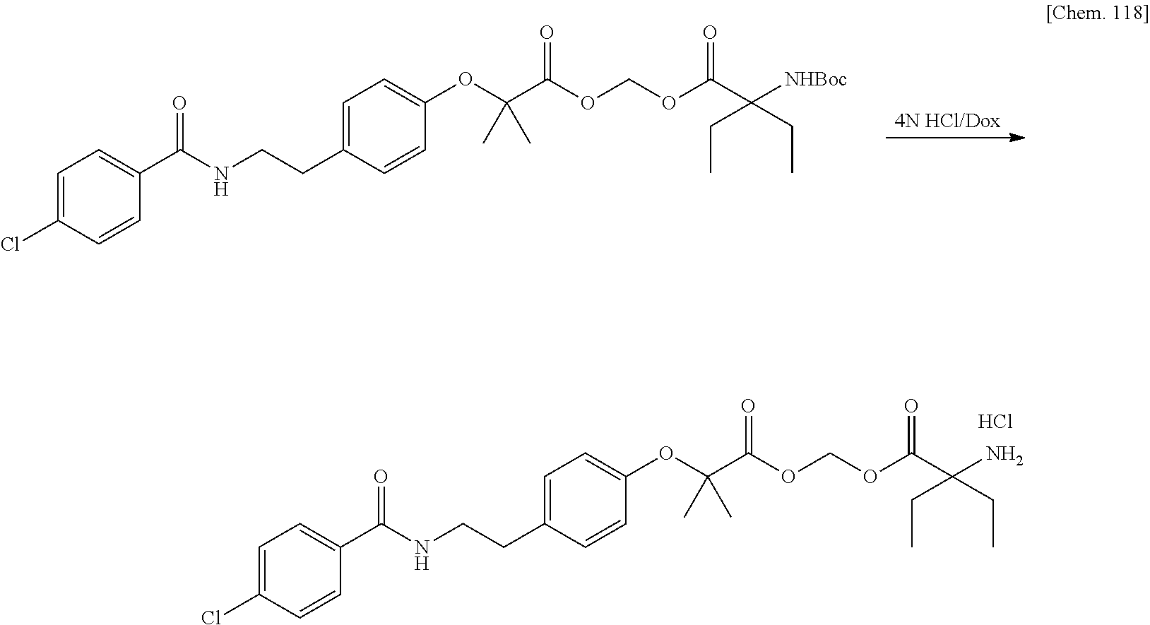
[4N HCl/Dox].C1=C(Cl)C=CC(C(NCCC2=CC=C(OC(C(=O)OCOC(C([NHBoc])(CC)CC)=O)(C)C)C=C2)=O)=C1.C1=C(Cl)C=CC(C(NCCC2=CC=C(OC(C(=O)OCOC(C(N)(CC)CC)=O)(C)C)C=C2)=O)=C1.Cl
